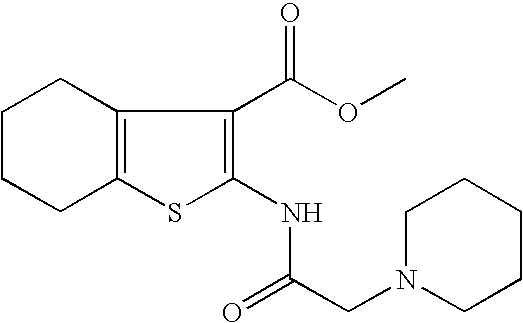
C1CCC2=C(C1)C(C(OC)=O)=C(NC(CN1CCCCC1)=O)S2
